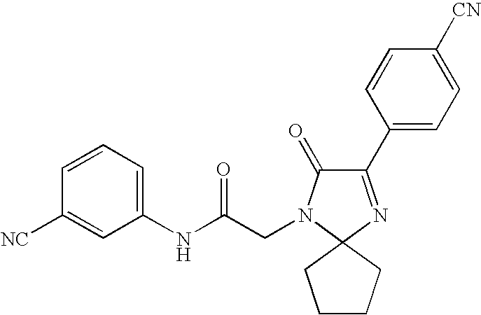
C1(NC(CN2C(=O)C(C3=CC=C([CN])C=C3)=NC23CCCC3)=O)=CC=CC([NC])=C1
